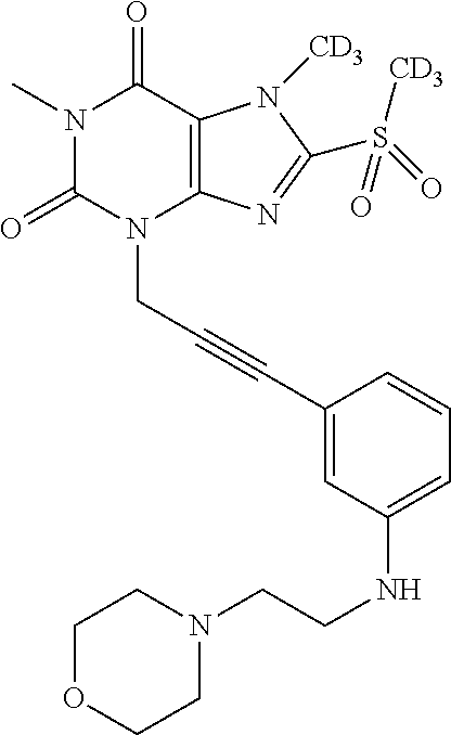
N1(C)C(=O)N(CC#CC2=CC(NCCN3CCOCC3)=CC=C2)C2=C(C1=O)N([CD3])C(S(=O)([CD3])=O)=N2
